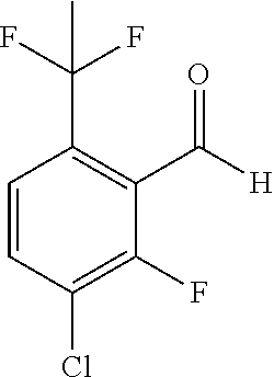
C1=CC(Cl)=C(F)C(C([H])=O)=C1C(F)(F)C
